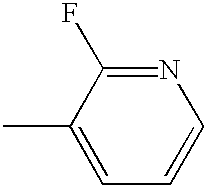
C1=C(C)C(F)=NC=C1
